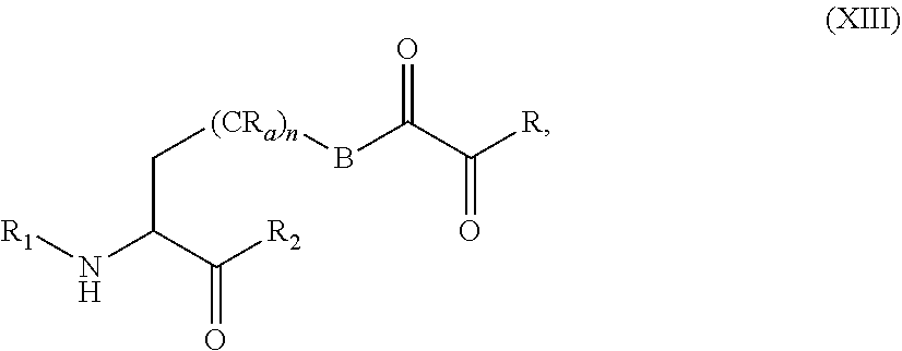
N(C(C([R2])=O)C[(CRa)n]BC(C([R])=O)=O)[R1]
